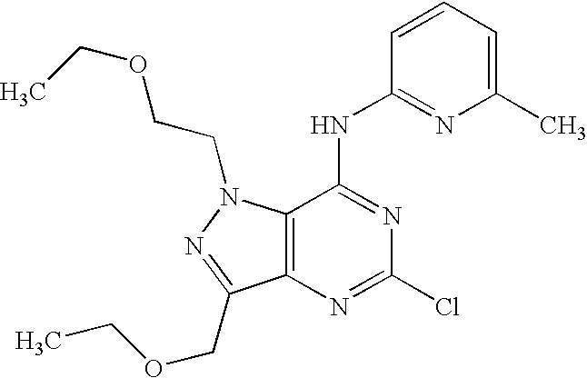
C12=C(C(NC3=NC(C)=CC=C3)=NC(Cl)=N1)N(CCOCC)N=C2COCC
